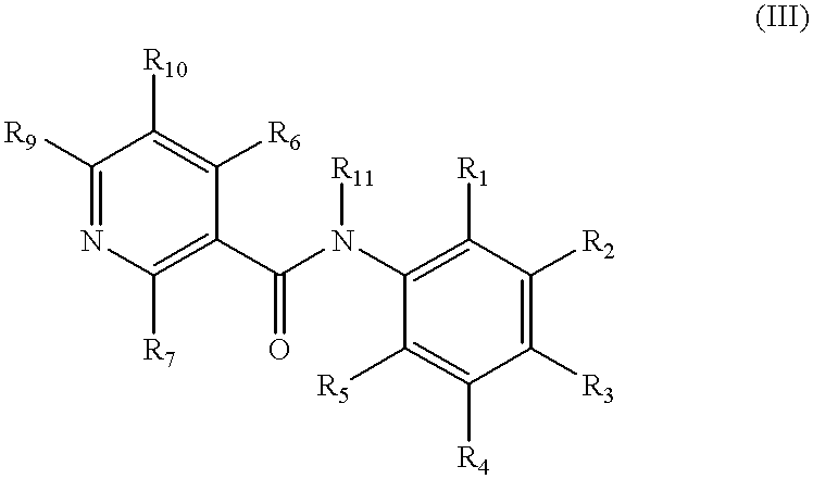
C1([R9])=NC([R7])=C(C(N(C2=C([R1])C([R2])=C([R3])C([R4])=C2[R5])[R11])=O)C([R6])=C1[R10]
